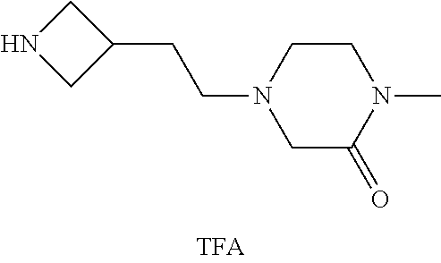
N1CC(CCN2CC(=O)N(C)CC2)C1
